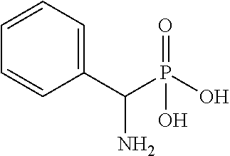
C1(C(P(O)(=O)O)N)=CC=CC=C1
